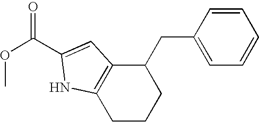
C1(CC2=CC=CC=C2)C2=C(CCC1)NC(C(OC)=O)=C2
